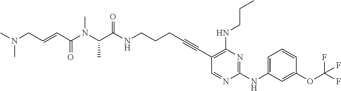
C(C(NCCCC#CC1=C(NCCC)N=C(NC2=CC=CC(OC(F)(F)F)=C2)N=C1)=O)(N(C(C=CCN(C)C)=O)C)C
